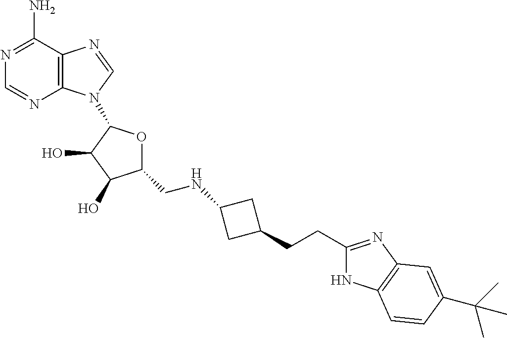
C1=NC2=C(C(N)=N1)N=CN2C1OC(CNC2CC(CCC3=NC4=C(N3)C=CC(C(C)(C)C)=C4)C2)C(O)C1O
